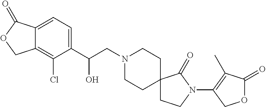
C1(C(CN2CCC3(CC2)CCN(C2=C(C)C(=O)OC2)C3=O)O)=CC=C2C(=C1Cl)COC2=O
